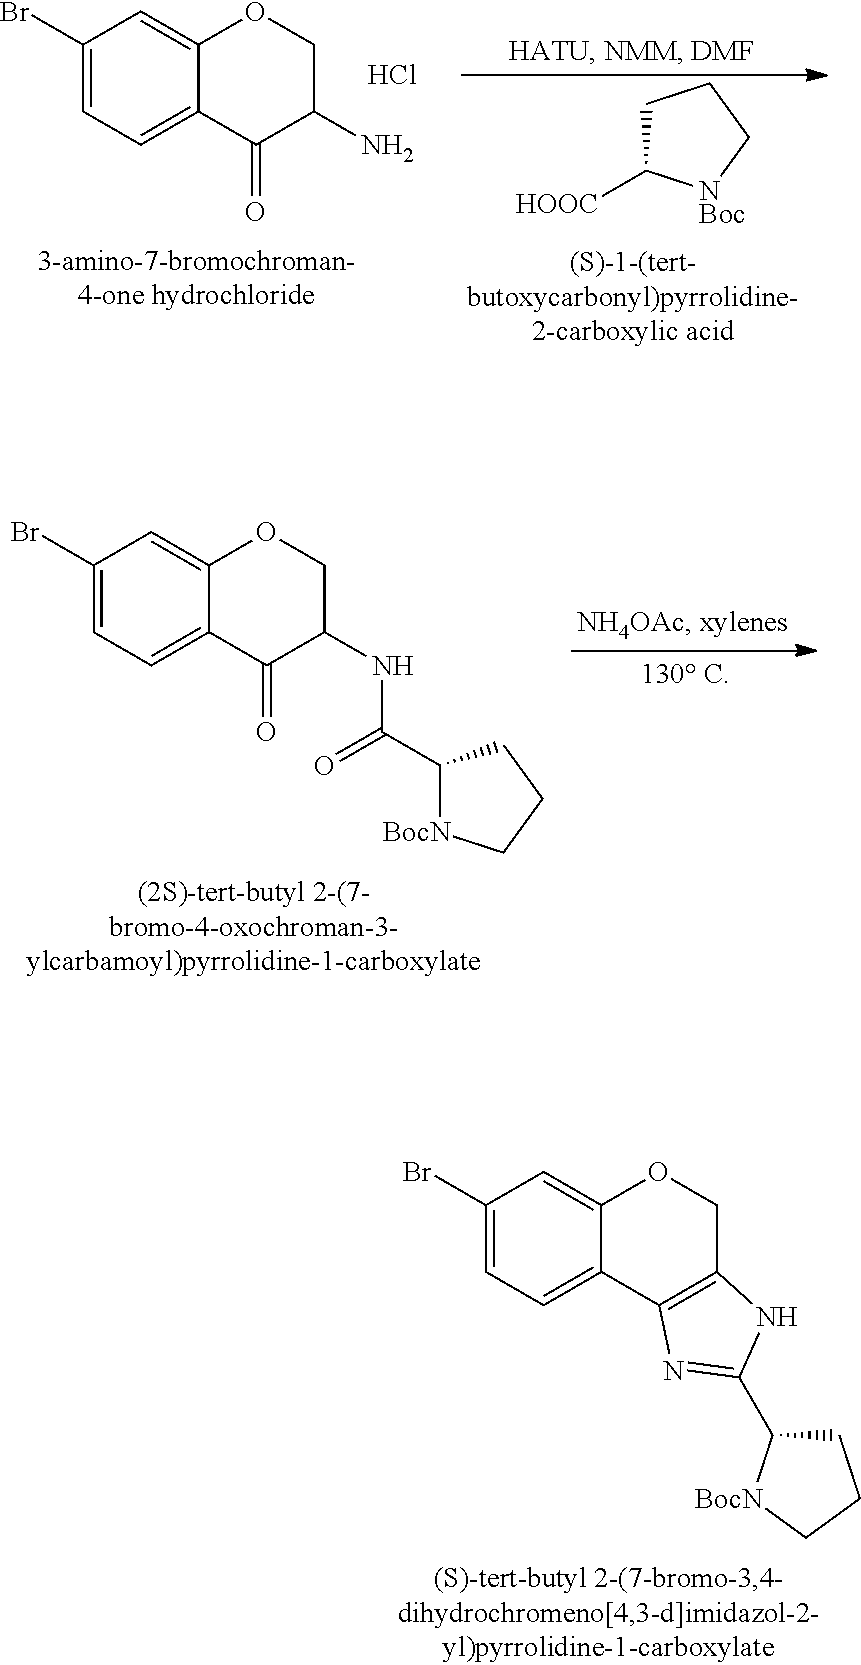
C1(Br)=CC=C2C(=C1)OCC(N)C2=O.C1C([HOOC])[NBoc]CC1.Cl.C1(Br)=CC=C2C(=C1)OCC(NC(C1[BocN]CCC1)=O)C2=O.C1(Br)=CC=C2C(=C1)OCC1=C2N=C(C2CCC[BocN]2)N1
